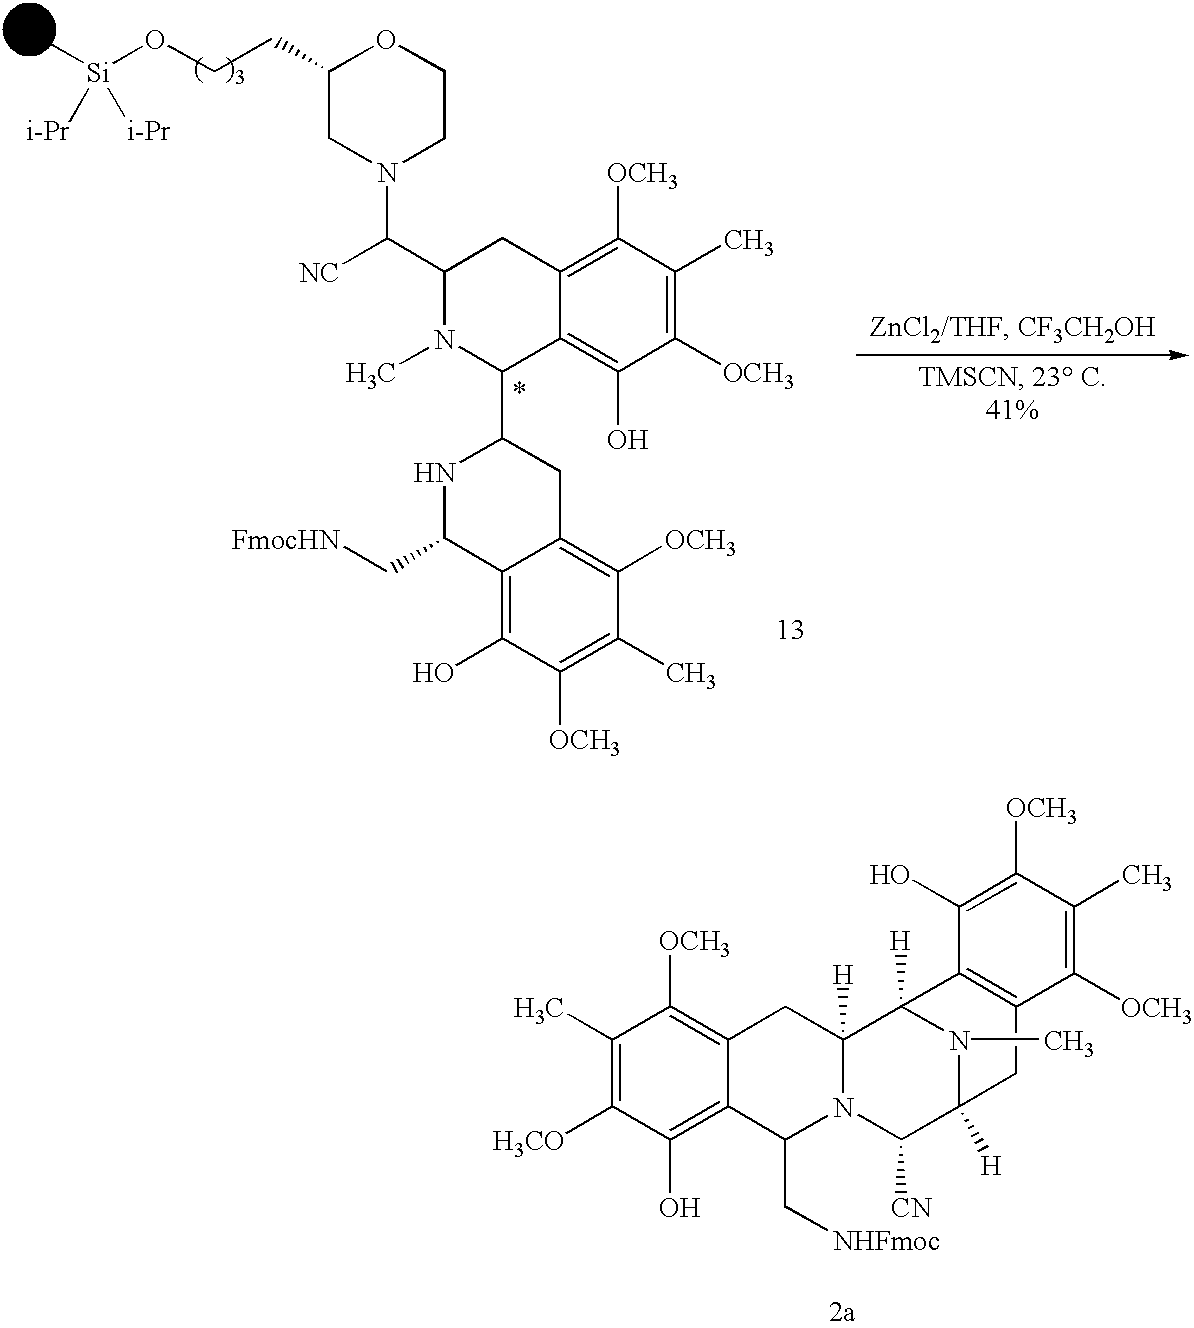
C1(CCO[Si](C)([i-Pr])[i-Pr])CN(C(C2N(C)C(C3CC4=C([OCH3])C(C)=C([OCH3])C(O)=C4C(C[FmocHN])N3)C3=C(O)C([OCH3])=C(C)C([OCH3])=C3C2)[NC])CCO1.C1(C)=C([H3CO])C(O)=C2C(=C1[OCH3])CC1([H])N(C2C[NHFmoc])C([CN])C2([H])N(C)C1([H])C1=C(C2)C([OCH3])=C(C)C([OCH3])=C1O
